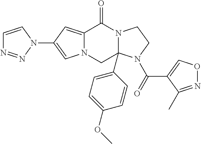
C12=CC(N3N=NC=C3)=CN1CC1(C3=CC=C(OC)C=C3)N(C2=O)CCN1C(=O)C1=CON=C1C
